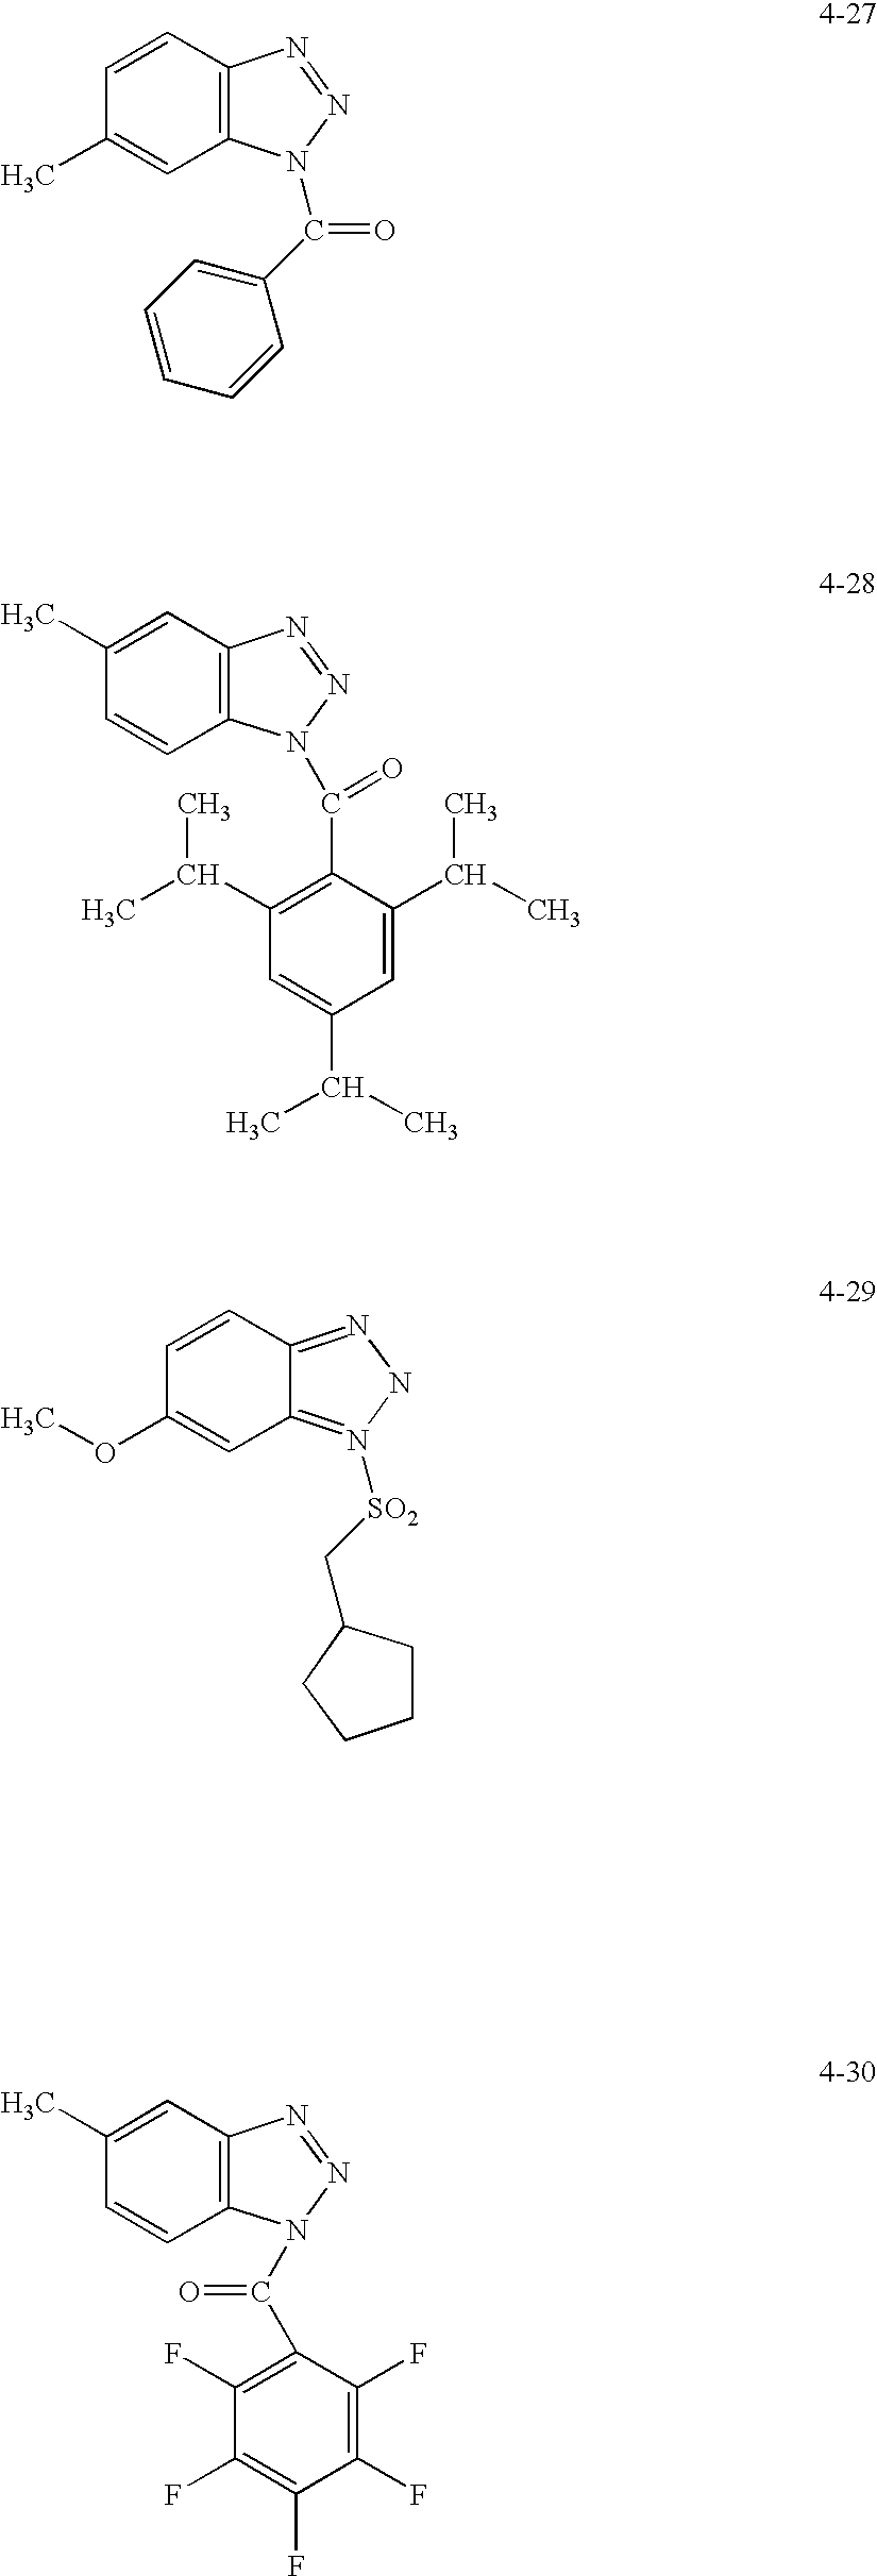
C12=N([SO2]CC3CCCC3)NN=C1C=CC(OC)=C2.C12=C(C=C(C)C=C1)N=NN2C(C1=C(F)C(F)=C(F)C(F)=C1F)=O.C12=C(C=CC(C)=C1)N=NN2C(C1=CC=CC=C1)=O.C12=C(C=C(C)C=C1)N=NN2C(=O)C1=C(C(C)C)C=C(C(C)C)C=C1C(C)C
